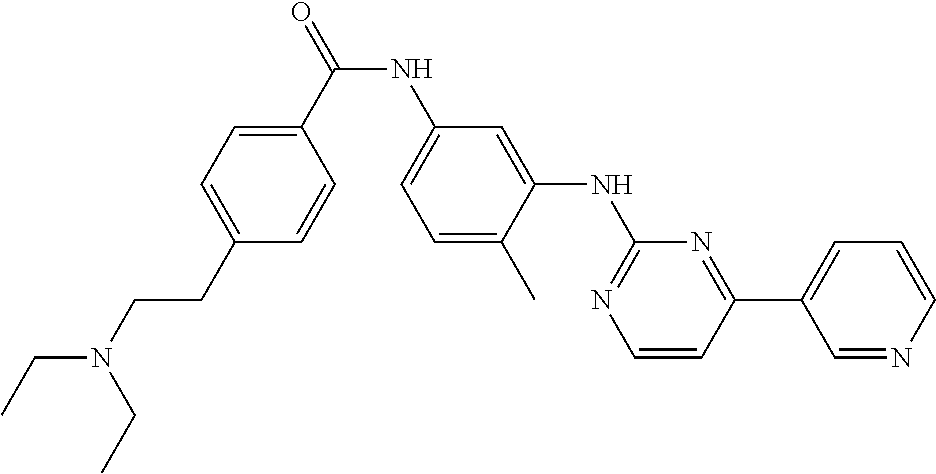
C(NC1=CC=C(C)C(NC2=NC=CC(C3=CC=CN=C3)=N2)=C1)(=O)C1=CC=C(CCN(CC)CC)C=C1
